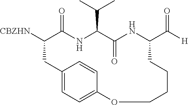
C12=CC=C(C=C1)OCCCCC(C([H])=O)NC(=O)C(C(C)C)NC(=O)C([CBZHN])C2
